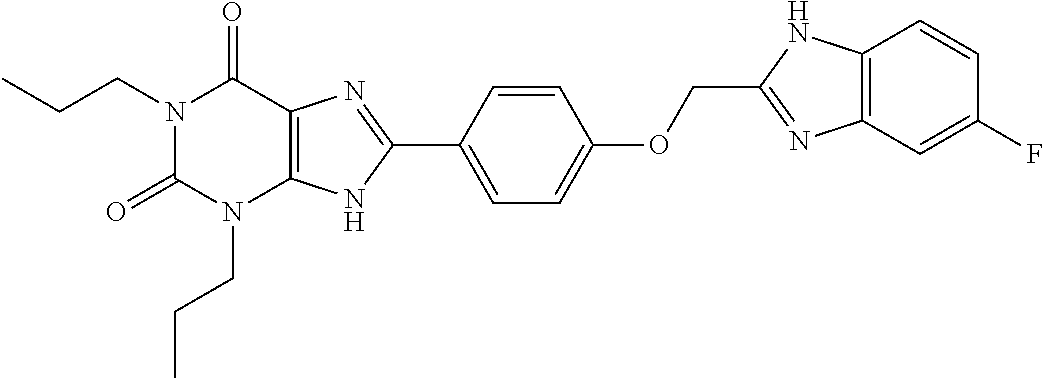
N1(CCC)C(=O)N(CCC)C2=C(C1=O)N=C(C1=CC=C(OCC3=NC4=C(N3)C=CC(F)=C4)C=C1)N2
